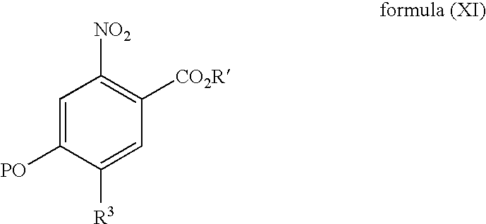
C1=C([PO])C([R3])=CC([CO2R])=C1[NO2]
